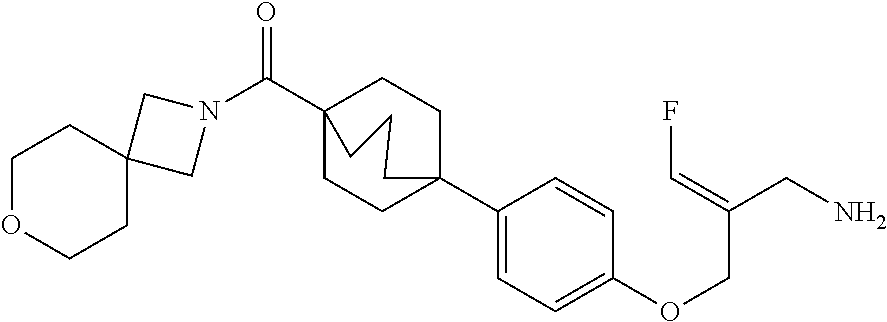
C1(C23CCC(C(N4CC5(C4)CCOCC5)=O)(CC2)CCC3)=CC=C(OCC(CN)=CF)C=C1
